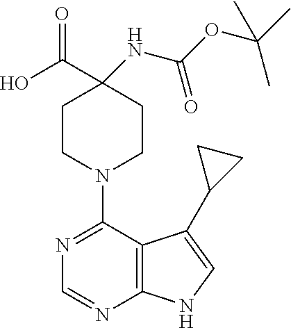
C1CN(C2=NC=NC3=C2C(C2CC2)=CN3)CCC1(C(O)=O)NC(OC(C)(C)C)=O
